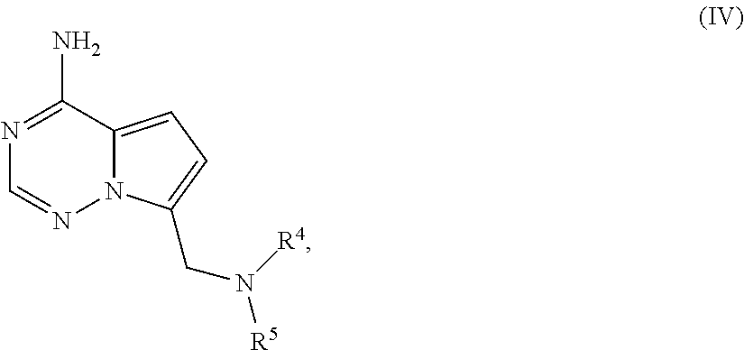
N12C(=CC=C1CN([R5])[R4])C(N)=NC=N2
